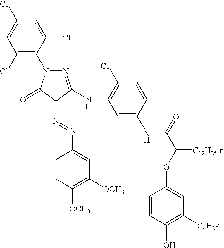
C1(Cl)=C(N2N=C(NC3=C(Cl)C=CC(NC(=O)C([C12H25-n])OC4=CC([C4H9-t])=C(O)C=C4)=C3)C(N=NC3=CC([OCH3])=C([OCH3])C=C3)C2=O)C(Cl)=CC(Cl)=C1
